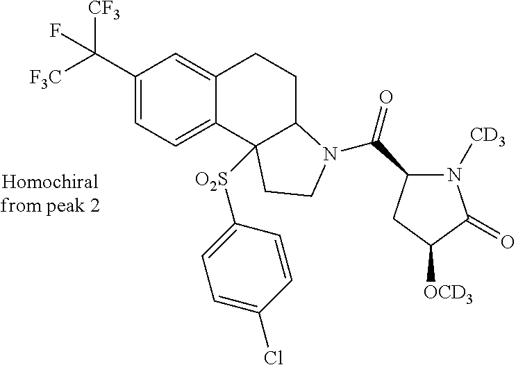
C1(C([F3C])([CF3])F)=CC=C2C(=C1)CCC1N(C(=O)C3N([CD3])C(=O)C([OCD3])C3)CCC21[O2S]C1=CC=C(Cl)C=C1
